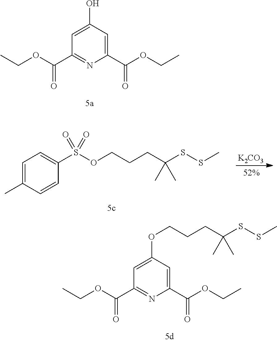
CCOC(C1=NC(C(OCC)=O)=CC(OCCCC(SSC)(C)C)=C1)=O.CCOC(C1=NC(C(OCC)=O)=CC(O)=C1)=O.C1=C(C)C=CC(S(OCCCC(SSC)(C)C)(=O)=O)=C1.[K2CO3]
